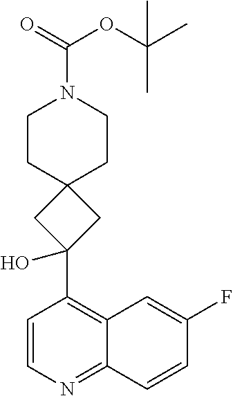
C1=CN=C2C(=C1C1(O)CC3(CCN(C(=O)OC(C)(C)C)CC3)C1)C=C(F)C=C2
